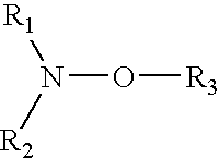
N(O[R3])([R1])[R2]
